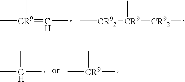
C[CR9](=CC)C.C[CR92][CR9](C)[CR92]C.CC(C)C.C[CR9](C)C
